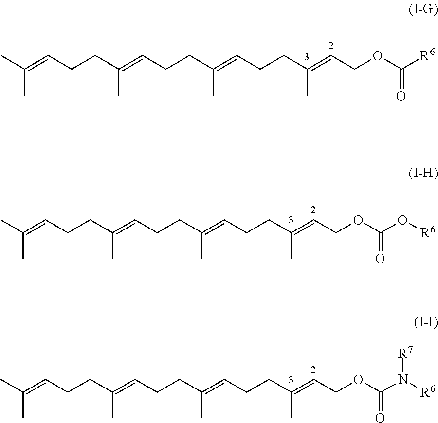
C(C)(C)=CCCC(=CCCC(=CCCC(=CCOC([R6])=O)C)C)C.C(C)(C)=CCCC(=CCCC(=CCCC(=CCOC(O[R6])=O)C)C)C.C(C)(C)=CCCC(=CCCC(=CCCC(=CCOC(N([R6])[R7])=O)C)C)C
